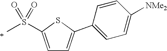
C1=C(S(=O)(=O)C)SC(C2=CC=C([NMe2])C=C2)=C1
